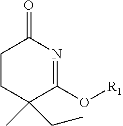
C1CC(C)(CC)C(O[R1])=NC1=O
